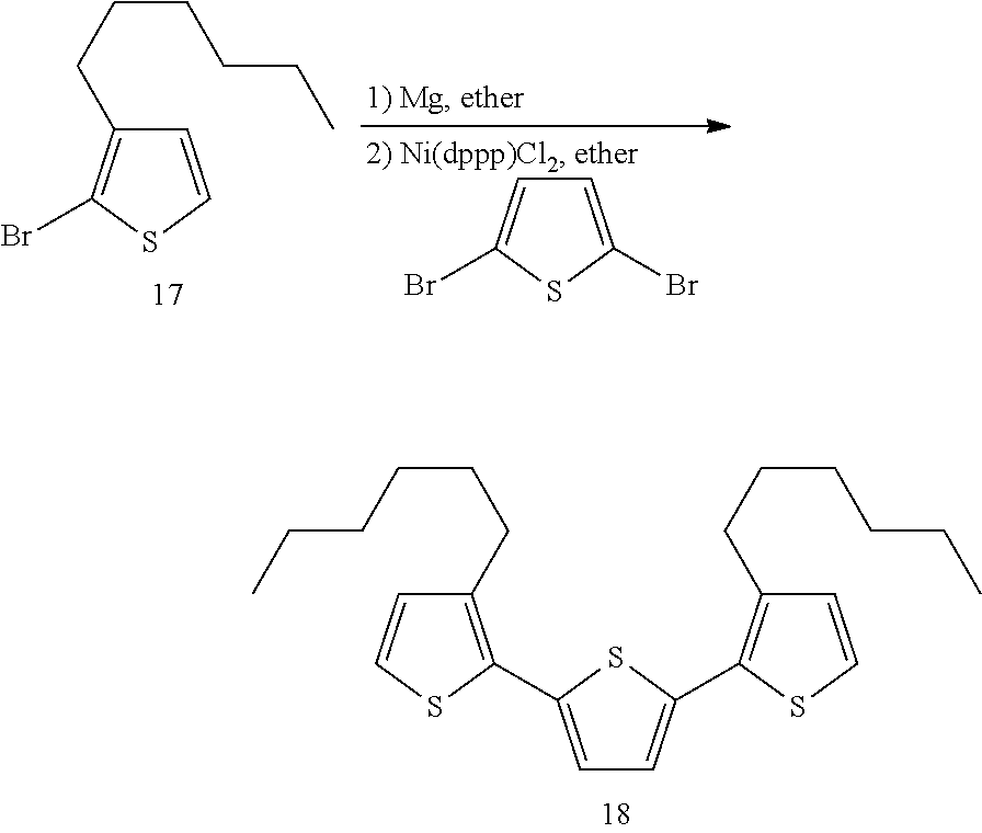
C1=C(C2=C(CCCCCC)C=CS2)SC(C2=C(CCCCCC)C=CS2)=C1.C1=CSC(Br)=C1CCCCCC.C1=C(Br)SC(Br)=C1
